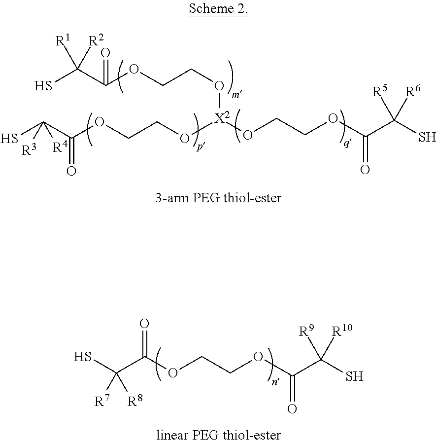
SC(C(OCCO[X2](OCCOC(C(S)([R5])[R6])=O)OCCOC(C(S)([R3])[R4])=O)=O)([R1])[R2].SC(C(OCCOC(C(S)([R9])[R10])=O)=O)([R7])[R8]
